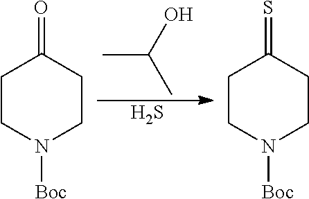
C1CN([Boc])CCC1=O.S.C1CN([Boc])CCC1=S.CC(O)C
